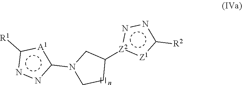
c1(N2CCC([Z2]3:[Z1]c([R2])nn3)C2)[A1]c([R1])nn1
